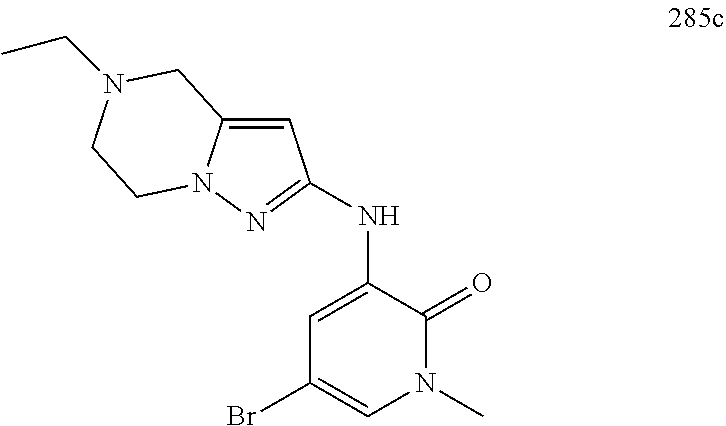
C1=C2N(N=C1NC1=CC(Br)=CN(C)C1=O)CCN(CC)C2
